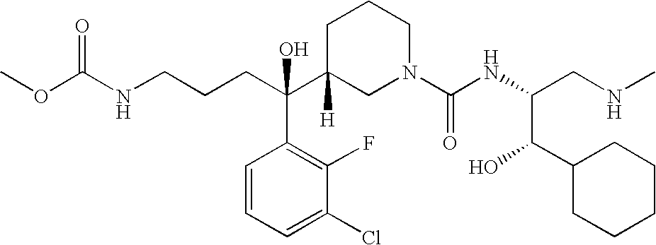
C(C(C1([H])CN(C(NC(C(C2CCCCC2)O)CNC)=O)CCC1)(C1=C(F)C(Cl)=CC=C1)O)CCNC(OC)=O
